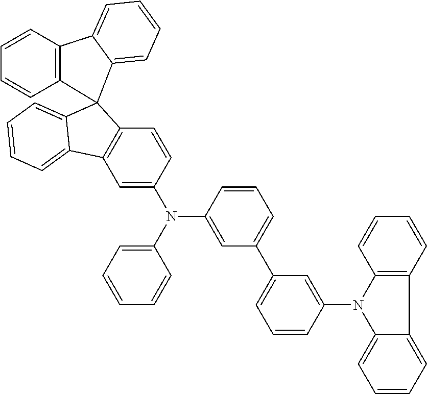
C1=C(N(C2=CC(C3=CC=CC(N4C5=CC=CC=C5C5=C4C=CC=C5)=C3)=CC=C2)C2=CC=CC=C2)C=CC2=C1C1=CC=CC=C1C21C2=C(C=CC=C2)C2=CC=CC=C12
